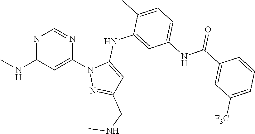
N1=C(NC)C=C(N2N=C(CNC)C=C2NC2=CC(NC(C3=CC([F3C])=CC=C3)=O)=CC=C2C)N=C1
